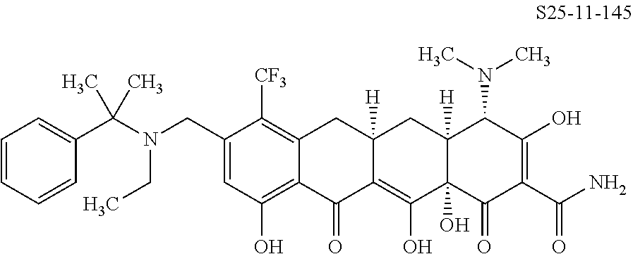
C1=C(CN(C(C2=CC=CC=C2)(C)C)CC)C([CF3])=C2C(=C1O)C(=O)C1=C(O)C3(O)C([H])(CC1([H])C2)C(N(C)C)C(O)=C(C(N)=O)C3=O
